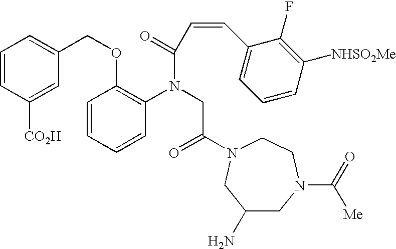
C1=CC=CC(N(CC(=O)N2CCN(C(=O)[Me])CC(N)C2)C(=O)C=CC2=CC=CC([NHSO2Me])=C2F)=C1OCC1=CC=CC([CO2H])=C1
